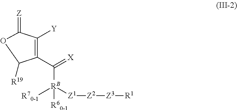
C1(C(=[X])[RB]([Z1][Z2][Z3][R1])([R70-1])[R60-1])=C([Y])C(=[Z])OC1[R19]
